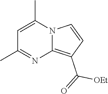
C1=C(C)N2C(=C(C([OEt])=O)C=C2)N=C1C
